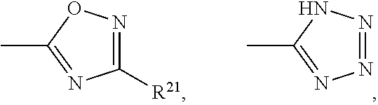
N1=NNC(C)=N1.C1([R21])=NOC(C)=N1
